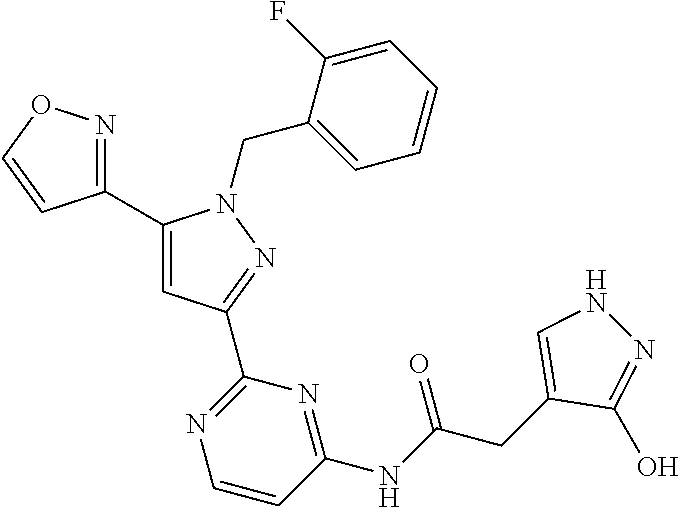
C1(C2=NOC=C2)=CC(C2=NC=CC(NC(CC3=CNN=C3O)=O)=N2)=NN1CC1=CC=CC=C1F
